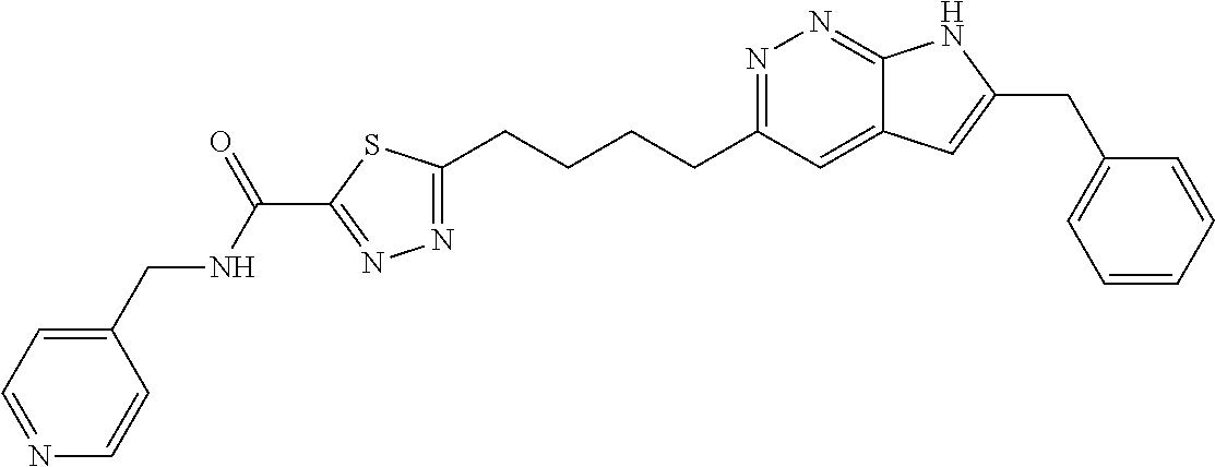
N1=C(CCCCC2=NN=C(C(NCC3=CC=NC=C3)=O)S2)C=C2C(=N1)NC(CC1=CC=CC=C1)=C2
